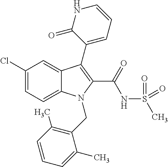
C1(Cl)=CC=C2C(=C1)C(C1=CC=CNC1=O)=C(C(NS(C)(=O)=O)=O)N2CC1=C(C)C=CC=C1C
